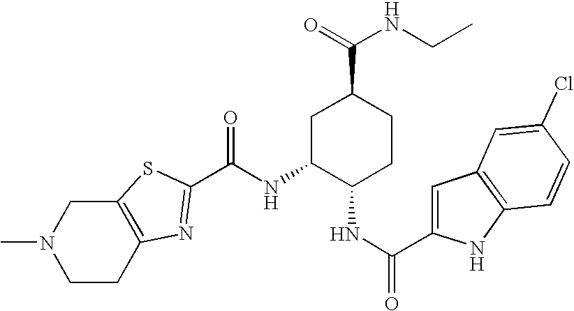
C12=C(CCN(C)C1)N=C(C(NC1C(NC(C3=CC4=C(N3)C=CC(Cl)=C4)=O)CCC(C(=O)NCC)C1)=O)S2
